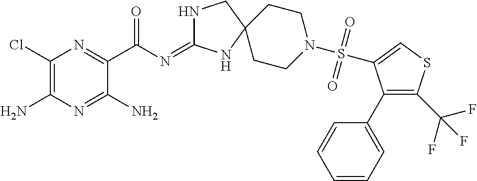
C1(Cl)=C(N)N=C(N)C(C(N=C2NCC3(N2)CCN(S(=O)(=O)C2=CSC(C(F)(F)F)=C2C2=CC=CC=C2)CC3)=O)=N1
